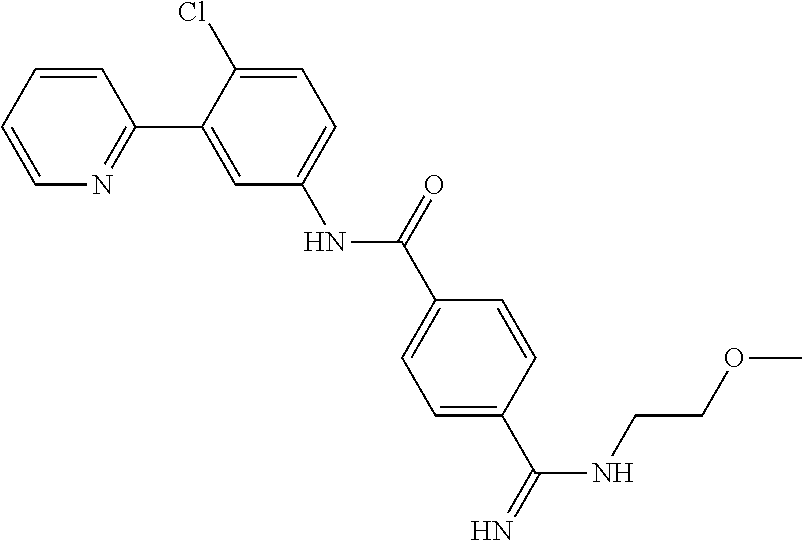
C(CNC(C1=CC=C(C(NC2=CC=C(Cl)C(C3=NC=CC=C3)=C2)=O)C=C1)=N)OC
